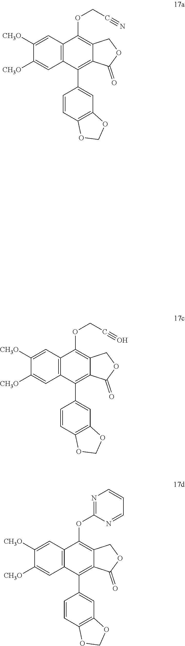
C1=C([CH3O])C([CH3O])=CC2=C1C(OCC#N)=C1C(=C2C2=CC3=C(C=C2)OCO3)C(=O)OC1.C1=C([CH3O])C([CH3O])=CC2=C1C(OCC#O)=C1C(=C2C2=CC3=C(C=C2)OCO3)C(=O)OC1.C1=C([CH3O])C([CH3O])=CC2=C1C(OC1=NC=CC=N1)=C1C(=C2C2=CC3=C(C=C2)OCO3)C(=O)OC1
